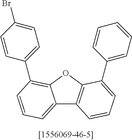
C12=CC=CC(C3=CC=C(Br)C=C3)=C1OC1=C2C=CC=C1C1=CC=CC=C1
